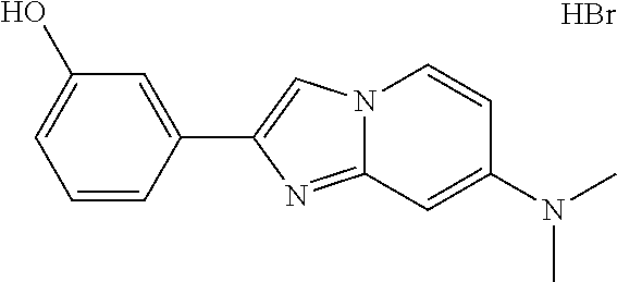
C1=CC(C2=CN3C(=N2)C=C(N(C)C)C=C3)=CC(O)=C1.Br
